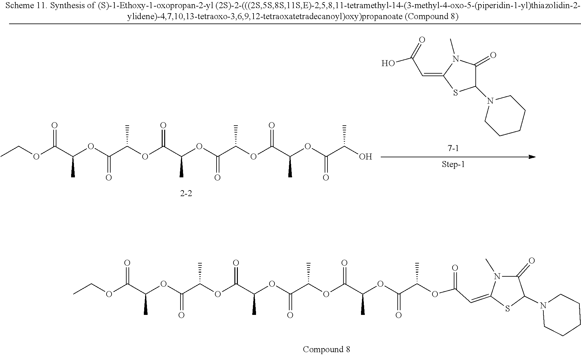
C(C(=O)O)=C1N(C)C(=O)C(N2CCCCC2)S1.O=C(C(OC(C(OC(C(OC(C(O)C)=O)C)=O)C)=O)C)OC(C(OC(C(OCC)=O)C)=O)C.C(C(=O)OC(C(OC(C(OC(C(OC(C(=O)OC(C(OC(C(OCC)=O)C)=O)C)C)=O)C)=O)C)=O)C)=C1N(C)C(=O)C(N2CCCCC2)S1
